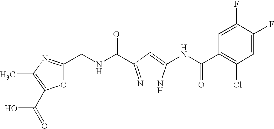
C1(CNC(=O)C2=NNC(NC(C3=C(Cl)C=C(F)C(F)=C3)=O)=C2)=NC(C)=C(C(O)=O)O1
